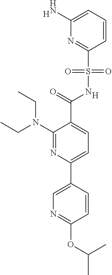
[H].C1(N(CC)CC)=NC(C2=CN=C(OC(C)C)C=C2)=CC=C1C(=O)NS(C1=NC(N)=CC=C1)(=O)=O.[H]
